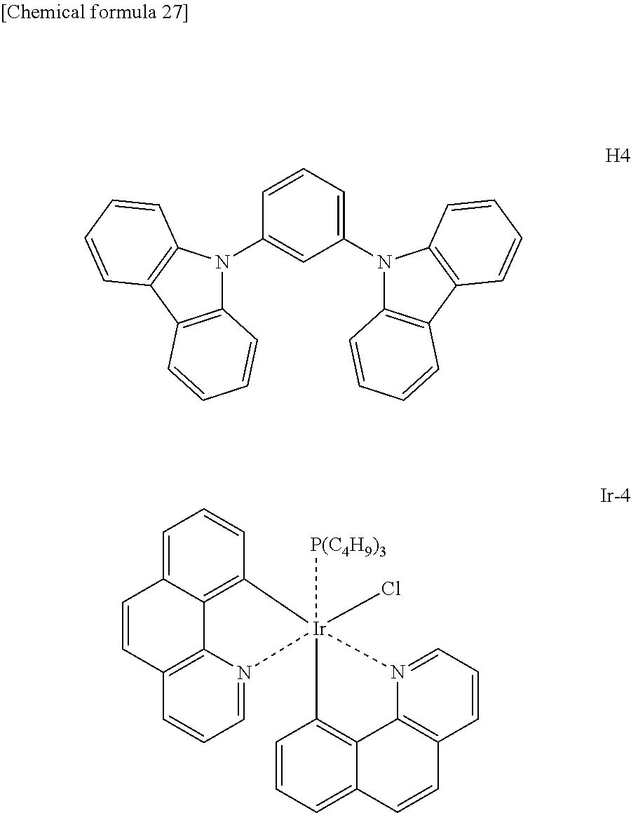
C1(N2C3=C(C4=C2C=CC=C4)C=CC=C3)=CC=CC(N2C3=C(C4=C2C=CC=C4)C=CC=C3)=C1.C1=N2C3=C(C=C1)C=CC1=CC=CC(=C31)[Ir]21([P(C4H9)3])(Cl)C2=C3C(=CC=C2)C=CC2=C3N1=CC=C2
